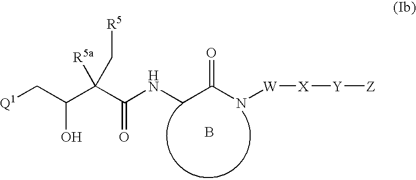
C(C(C(NCC(N[W][X][Y][Z])=O)=O)([R5a])C[R5])(C[Q1])O.B
